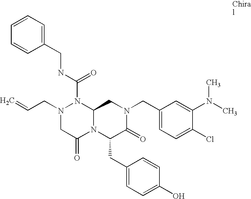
C1=CC=C(CNC(N2N(CC=C)CC(=O)N3C2CN(CC2=CC=C(Cl)C(N(C)C)=C2)C(=O)C3CC2=CC=C(O)C=C2)=O)C=C1
